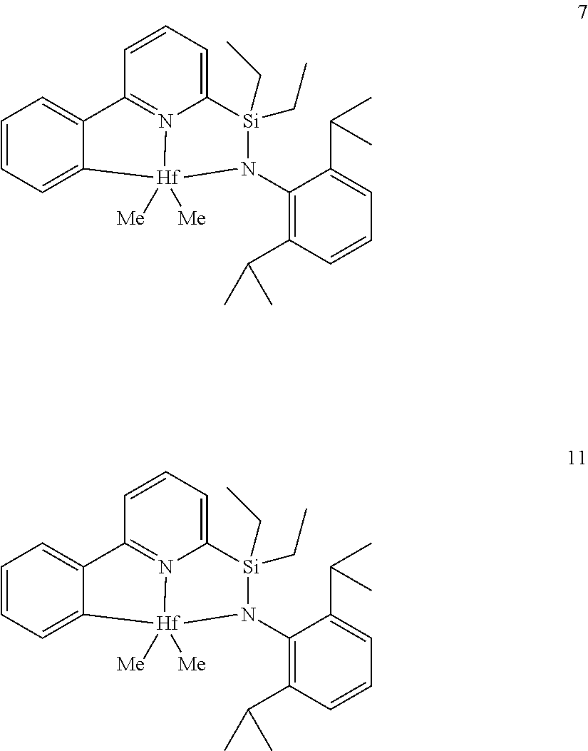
C1=CC=C2C(=C1)C1=N3C(=CC=C1)[Si](CC)(CC)N(C1=C(C(C)C)C=CC=C1C(C)C)[Hf]23([Me])[Me].C1=CC=C2C(=C1)C1=N3C(=CC=C1)[Si](CC)(CC)N(C1=C(C(C)C)C=CC=C1C(C)C)[Hf]23([Me])[Me]
